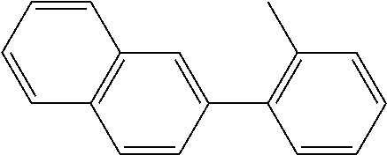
C1=CC(C2=C(C)C=CC=C2)=CC2=C1C=CC=C2
